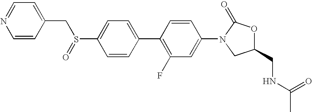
C1(S(CC2=CC=NC=C2)=O)=CC=C(C2=C(F)C=C(N3CC(CNC(C)=O)OC3=O)C=C2)C=C1
